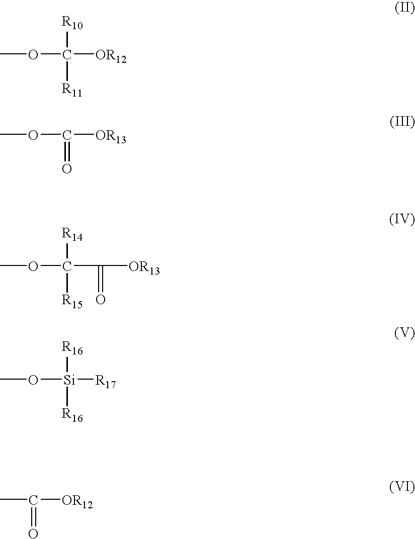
COC([OR12])([R10])[R11].COC([OR13])=O.COC(C([OR13])=O)([R14])[R15].CO[Si]([R17])([R16])[R16].CC([OR12])=O
